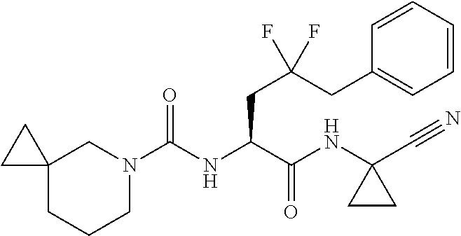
C12(CN(C(NC(C(NC3(C#N)CC3)=O)CC(CC3=CC=CC=C3)(F)F)=O)CCC1)CC2
